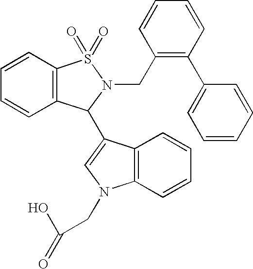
C12=C(C=CC=C1)N(CC(=O)O)C=C2C1C2=C(C=CC=C2)S(=O)(=O)N1CC1=C(C2=CC=CC=C2)C=CC=C1
